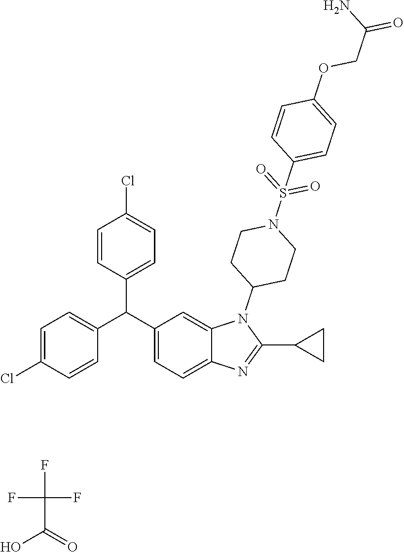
C1(C(C2=CC=C3C(=C2)N(C2CCN(S(C4=CC=C(OCC(=O)N)C=C4)(=O)=O)CC2)C(C2CC2)=N3)C2=CC=C(Cl)C=C2)=CC=C(Cl)C=C1.FC(C(=O)O)(F)F
